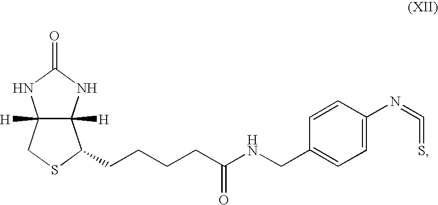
C12([H])C([H])(NC(=O)N1)C(CCCCC(NCC1=CC=C(N=C=S)C=C1)=O)SC2
